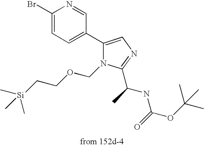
C1(C2=CC=C(Br)N=C2)=CN=C(C(C)NC(OC(C)(C)C)=O)N1COCC[Si](C)(C)C
